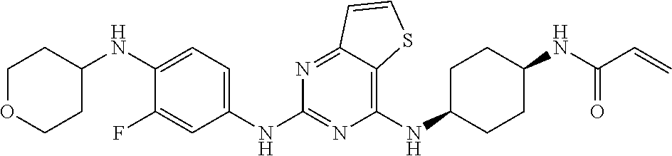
C1(NC2CCC(NC(C=C)=O)CC2)=C2C(=NC(NC3=CC=C(NC4CCOCC4)C(F)=C3)=N1)C=CS2
